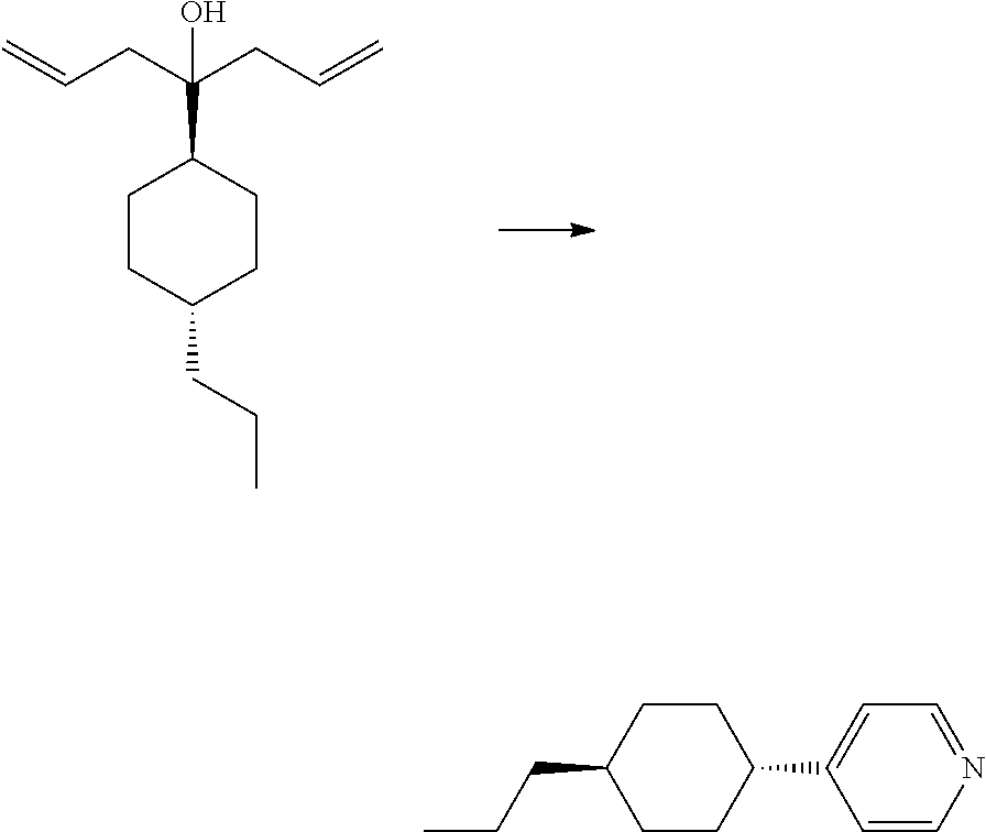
C1CC(CCC)CCC1C(CC=C)(CC=C)O.C1=CN=CC=C1C1CCC(CCC)CC1
